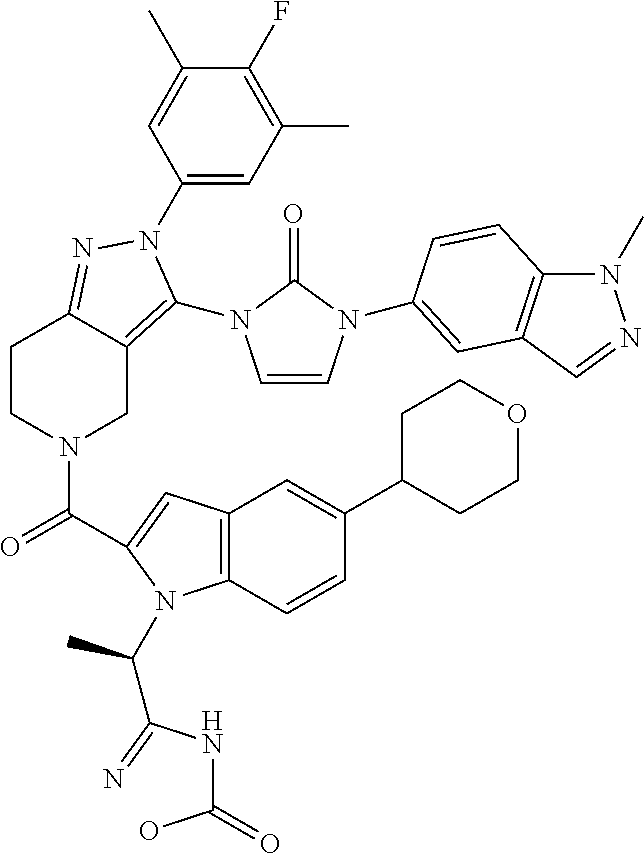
C1(N2C(N3C=CN(C4=CC5=C(N(C)N=C5)C=C4)C3=O)=C3CN(C(=O)C4=CC5=C(C=CC(C6CCOCC6)=C5)N4C(C(NC(O)=O)=N)C)CCC3=N2)=CC(C)=C(F)C(C)=C1
